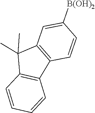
C12=C(C=CC=C1)C(C)(C)C1=C2C=CC([B(OH)2])=C1
